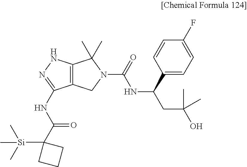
C12=C(NN=C1NC(C1([Si](C)(C)C)CCC1)=O)C(C)(C)N(C(=O)NC(CC(O)(C)C)C1=CC=C(F)C=C1)C2
